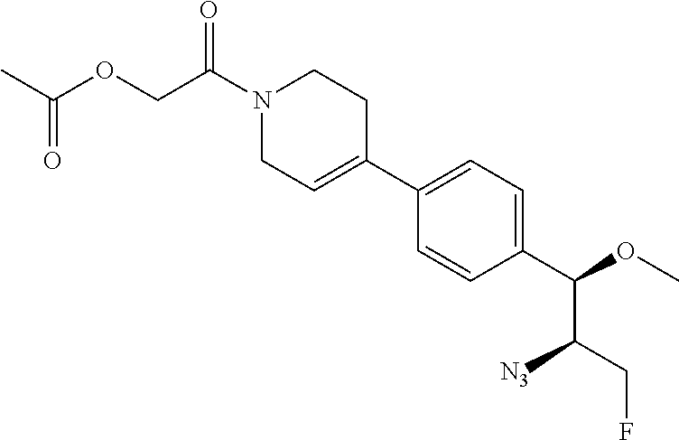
CC(OCC(N1CC=C(C2=CC=C(C(OC)C(CF)[N3])C=C2)CC1)=O)=O
